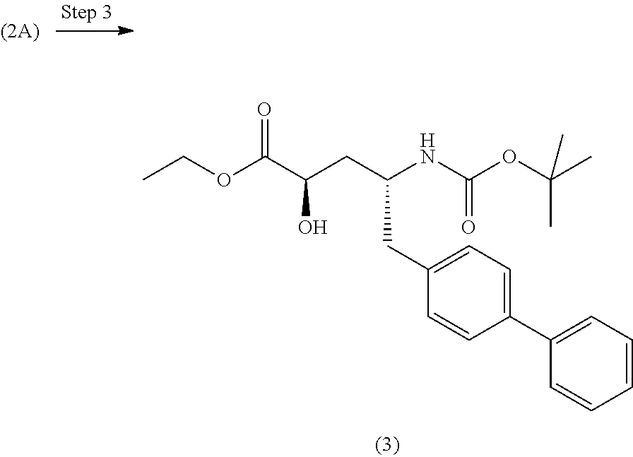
C1=CC=C(C2=CC=C(CC(CC(C(OCC)=O)O)NC(OC(C)(C)C)=O)C=C2)C=C1
